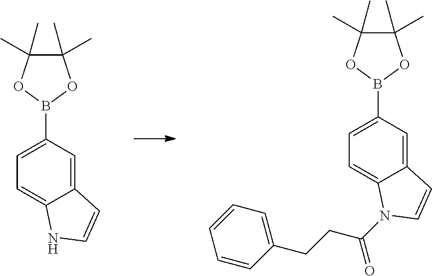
C12=CC(B3OC(C)(C)C(C)(C)O3)=CC=C1NC=C2.C12=CC(B3OC(C)(C)C(C)(C)O3)=CC=C1N(C(CCC1=CC=CC=C1)=O)C=C2
